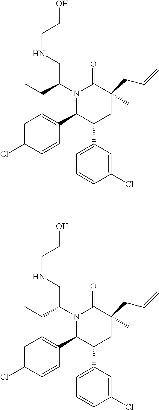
N1(C(CC)CNCCO)C(C2=CC=C(Cl)C=C2)C(C2=CC=CC(Cl)=C2)CC(CC=C)(C)C1=O.N1(C(CC)CNCCO)C(C2=CC=C(Cl)C=C2)C(C2=CC=CC(Cl)=C2)CC(CC=C)(C)C1=O
